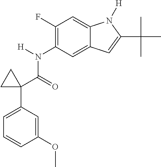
C1(N(C(C2(C3=CC=CC(OC)=C3)CC2)=O)[H])=C(F)C=C2C(=C1)C=C(C(C)(C)C)N2[H]
